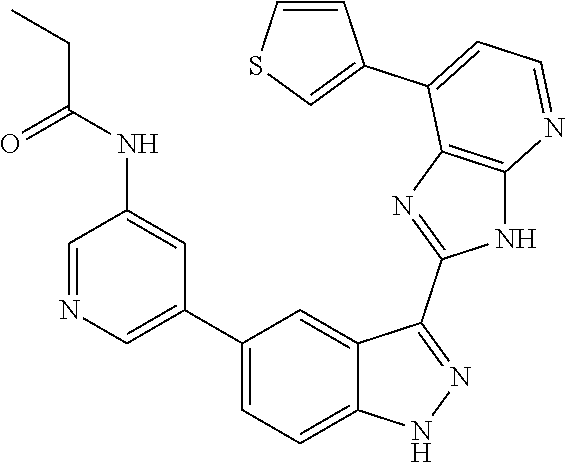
C1=NC=C(C2=CC=C3C(=C2)C(C2=NC4=C(N2)N=CC=C4C2=CSC=C2)=NN3)C=C1NC(=O)CC
